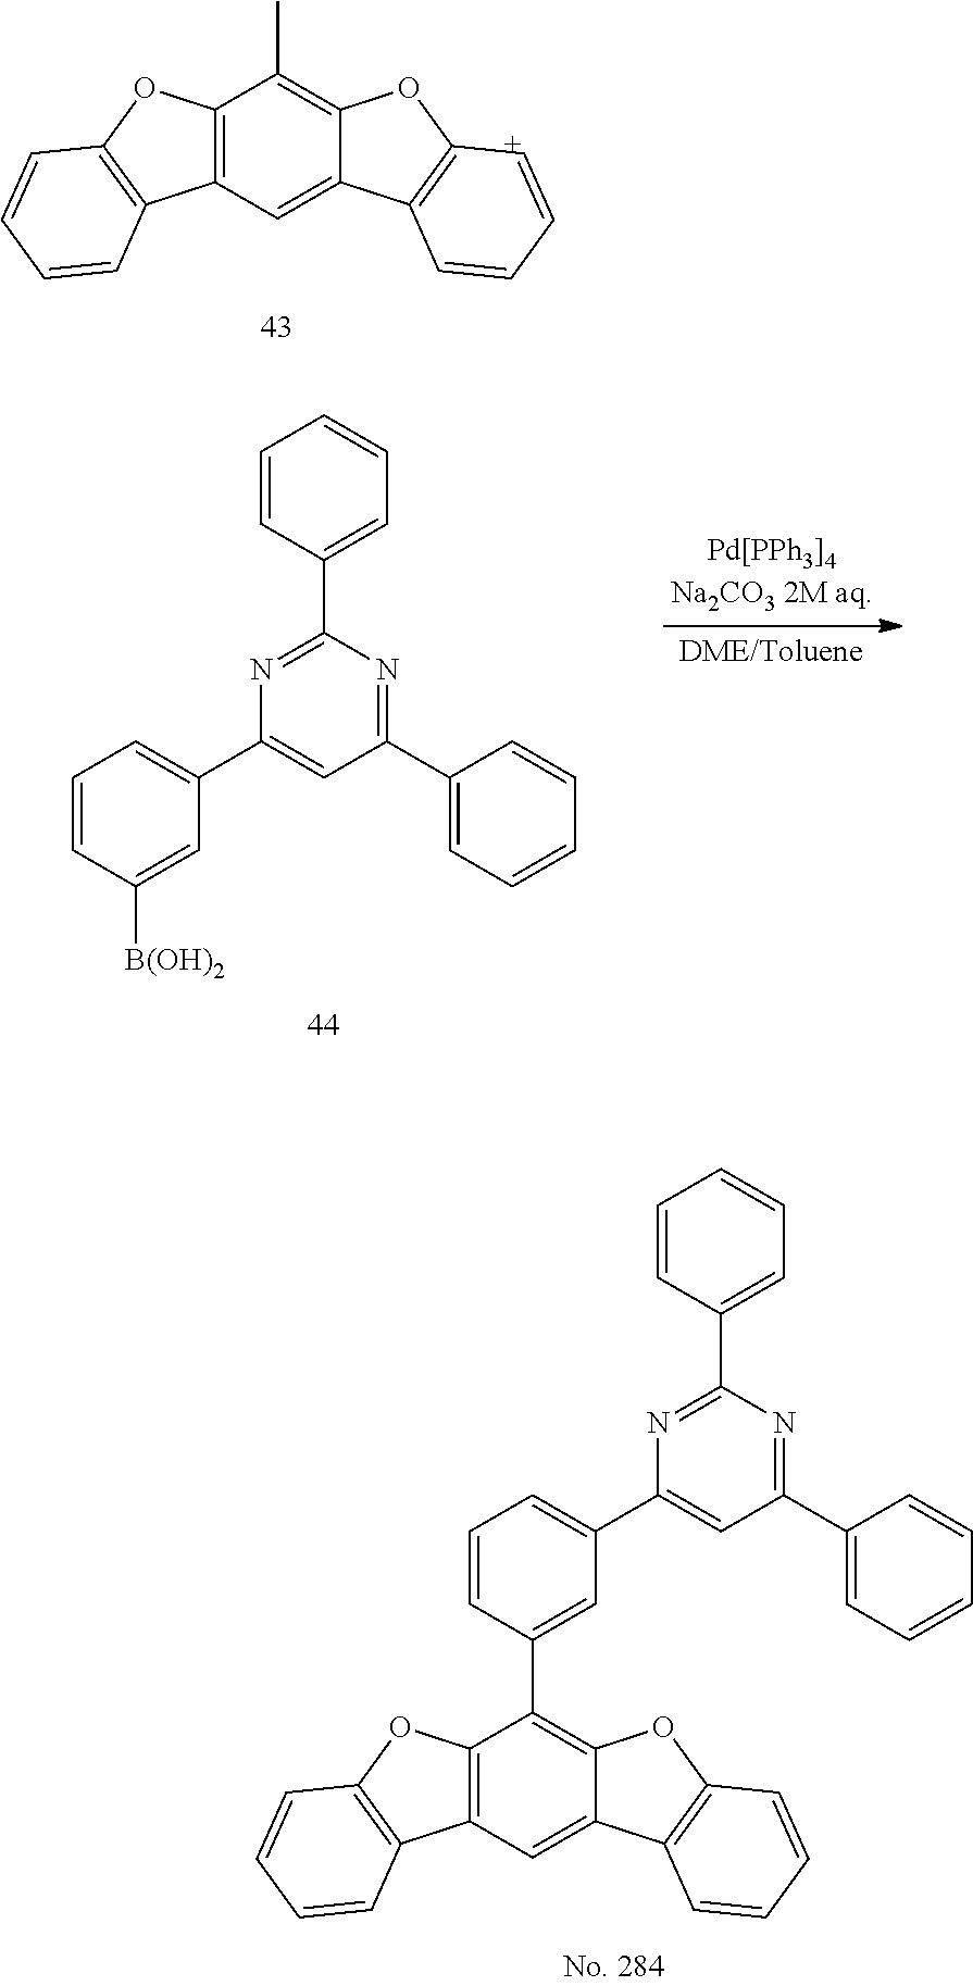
C12=C(C=C3C(=C1C)OC1=C3C=CC=[C+]1)C1=C(O2)C=CC=C1.C1(C2=CC=CC=C2)=NC(C2=CC=CC=C2)=NC(C2=CC=CC([B(OH)2])=C2)=C1.C12=C(C=C3C(=C1C1=CC(C4=CC(C5=CC=CC=C5)=NC(C5=CC=CC=C5)=N4)=CC=C1)OC1=C3C=CC=C1)C1=C(O2)C=CC=C1
